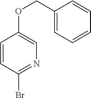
C1=CC(Br)=NC=C1OCC1=CC=CC=C1
